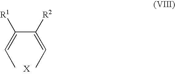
C(C(=CC)[R1])(=CC)[R2]
